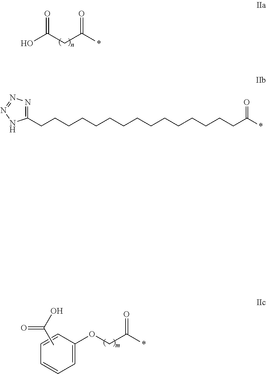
OC(CC(*)=O)=O.C1=CC=C(OCC(*)=O)C=C1.OC(C)=O.C(CCCCCCCCCCCCCC(*)=O)CC1=NN=NN1
